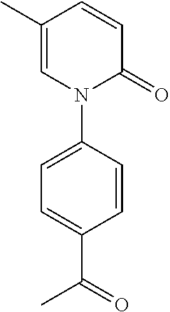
C1(C)=CN(C2=CC=C(C(=O)C)C=C2)C(=O)C=C1
